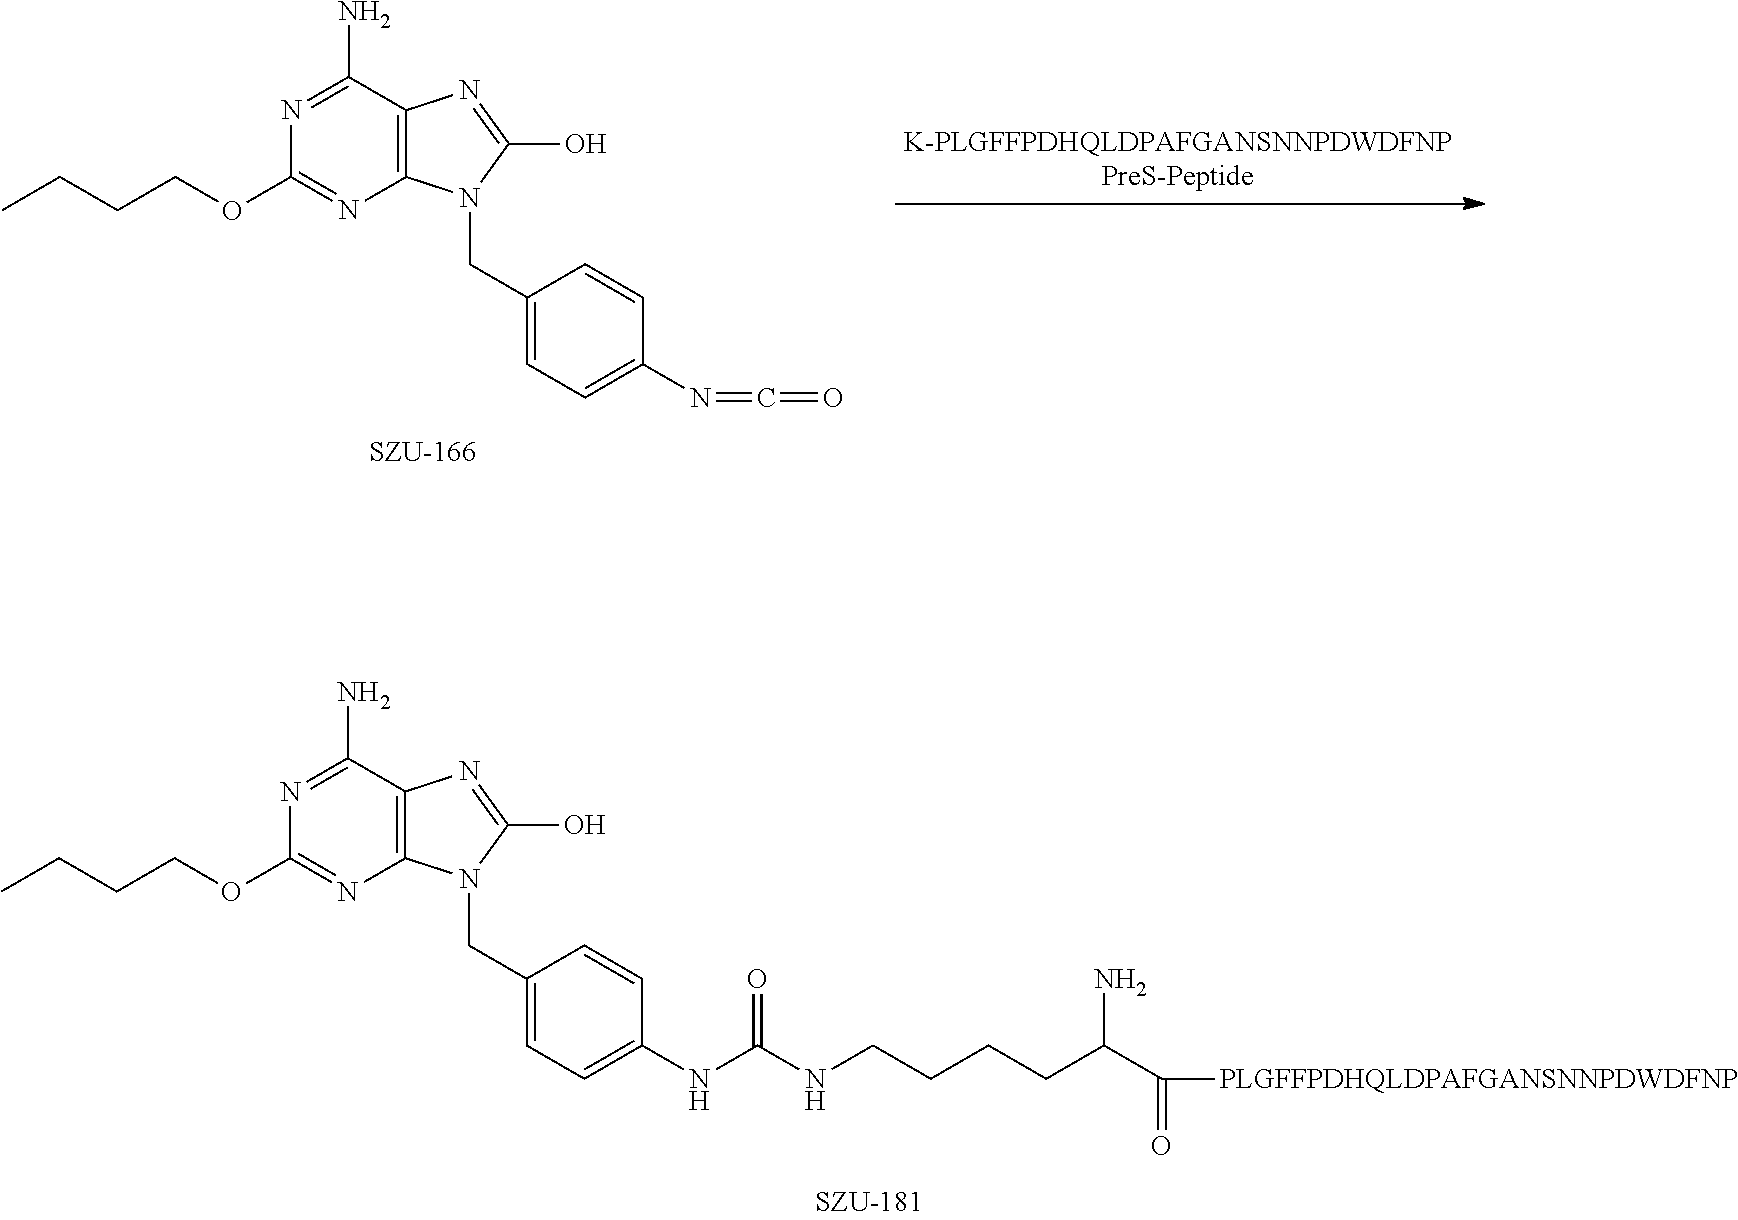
N1=C(N)C2=C(N=C1OCCCC)N(CC1=CC=C(N=C=O)C=C1)C(O)=N2.N1=C(N)C2=C(N=C1OCCCC)N(CC1=CC=C(NC(NCCCCC(C([PLGFFPDHQLDPAFGANSNNPDWDFNP])=O)N)=O)C=C1)C(O)=N2
